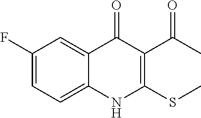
C1=C(F)C=C2C(=C1)NC(SC)=C(C(C)=O)C2=O
